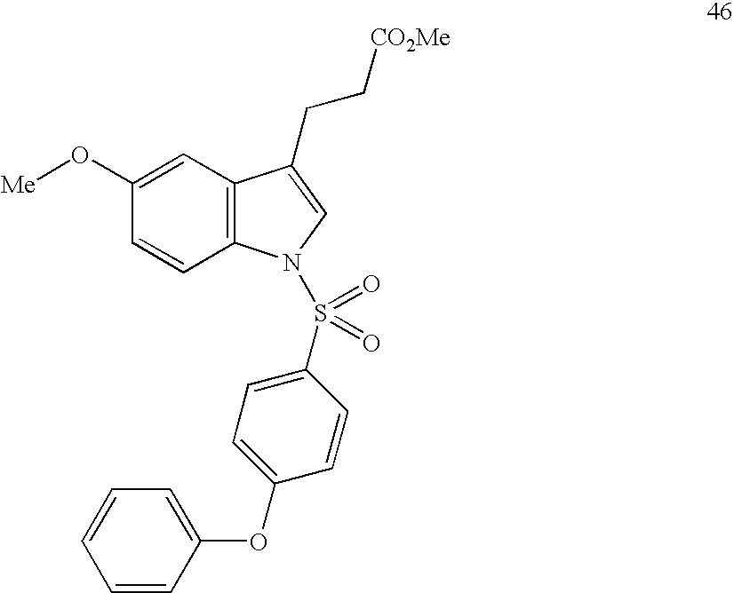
C1=C(O[Me])C=CC2=C1C(CC[CO2Me])=CN2S(C1=CC=C(OC2=CC=CC=C2)C=C1)(=O)=O
